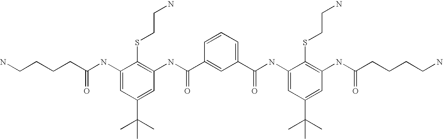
C1(NC(CCCCN)=O)=CC(C(C)(C)C)=CC(NC(C2=CC(C(=O)NC3=CC(C(C)(C)C)=CC(NC(CCCCN)=O)=C3SCCN)=CC=C2)=O)=C1SCCN
